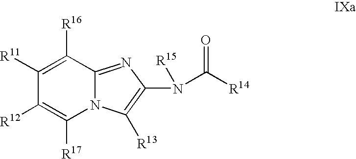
C1([R11])=C([R16])C2=NC(N(C([R14])=O)[R15])=C([R13])N2C([R17])=C1[R12]
